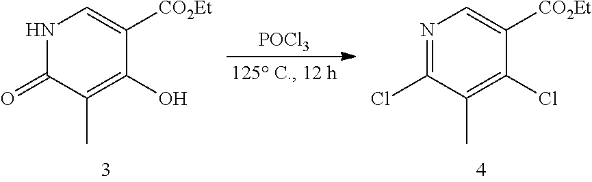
N1C(=O)C(C)=C(O)C([CO2Et])=C1.[POCl3].N1=C(Cl)C(C)=C(Cl)C([CO2Et])=C1
